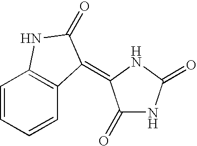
C1=CC=CC2=C1NC(=O)C2=C1C(=O)NC(=O)N1
